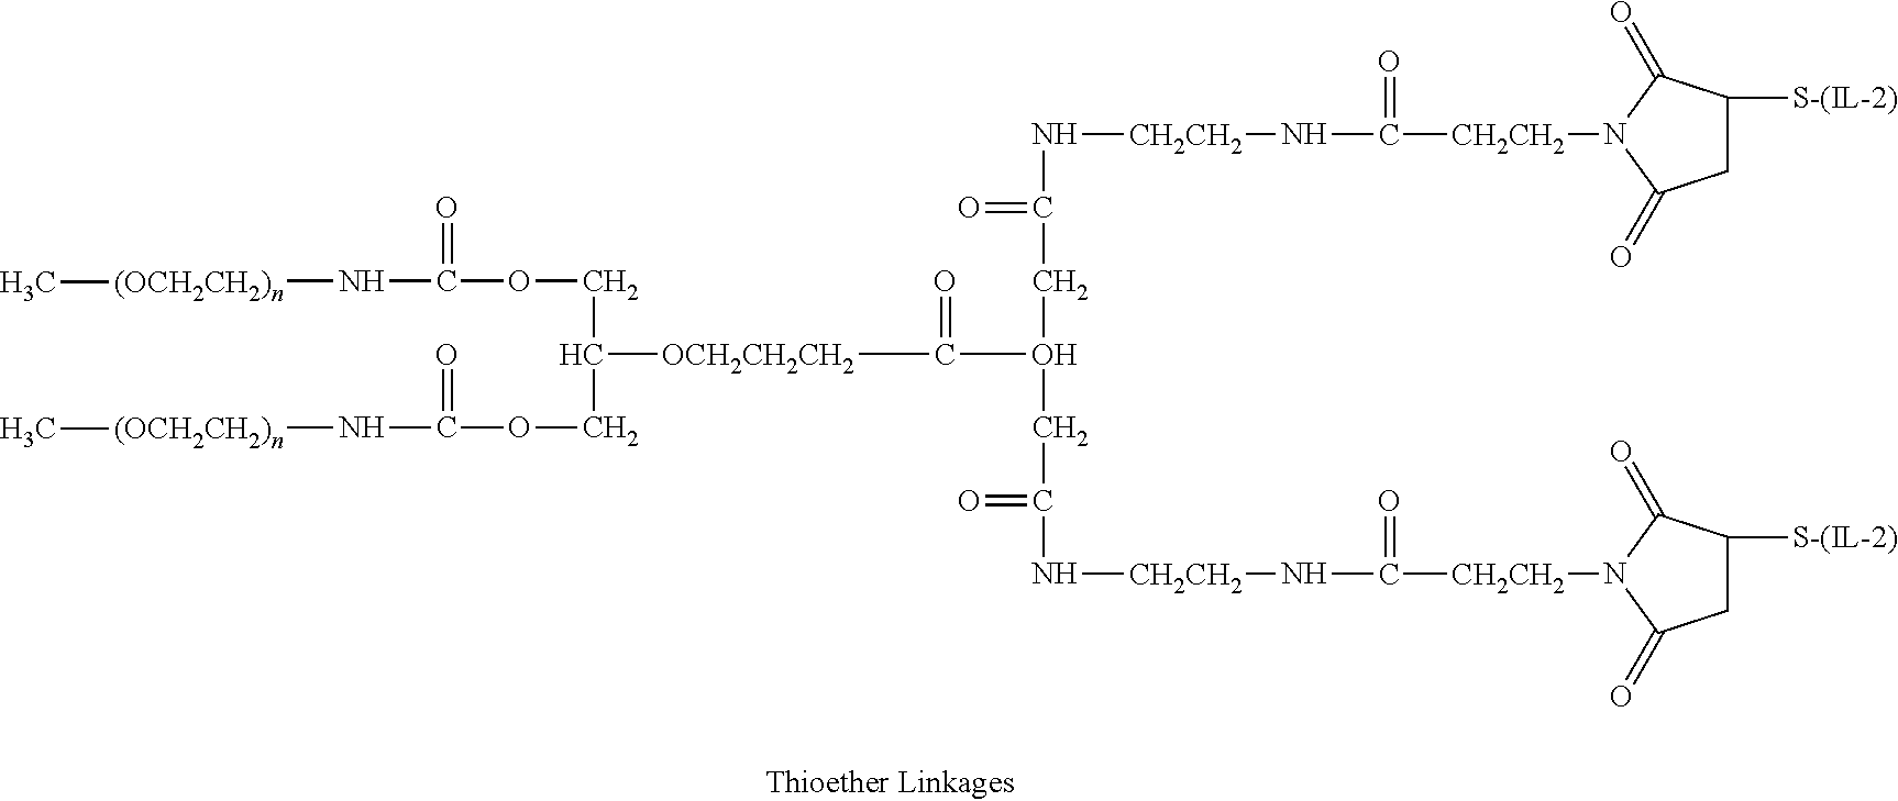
C(O(CC(=O)N[CH2CH2]NC(=O)[CH2CH2]N1C(=O)C([S-(IL-2)])CC1=O)CC(=O)N[CH2CH2]NC(=O)[CH2CH2]N1C(=O)C([S-(IL-2)])CC1=O)(=O)[OCH2CH2CH2]C(COC(=O)N[(OCH2CH2)n]C)COC(=O)N[(OCH2CH2)n]C
